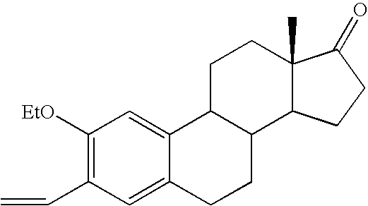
C1([EtO])=C(C=C)C=C2C(=C1)C1C(CC2)C2C(C)(CC1)C(=O)CC2
